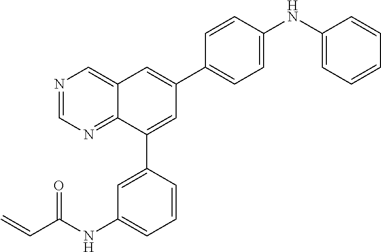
C1=CC(NC2=CC=CC=C2)=CC=C1C1=CC2=CN=CN=C2C(C2=CC(NC(=O)C=C)=CC=C2)=C1
